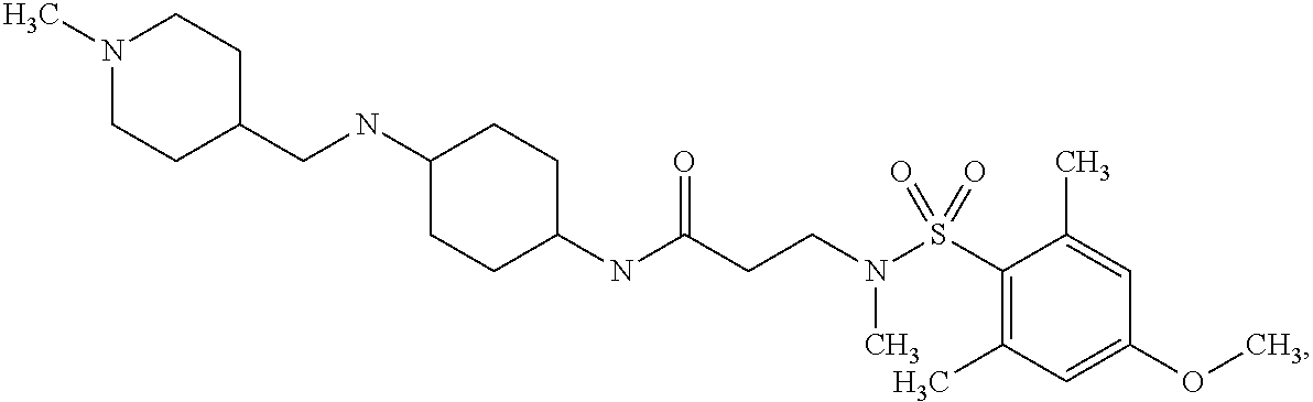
N(C(CCN(S(C1=C(C)C=C(OC)C=C1C)(=O)=O)C)=O)C1CCC(NCC2CCN(C)CC2)CC1
